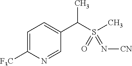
C1=NC([F3C])=CC=C1C(S(C)(=O)=N[CN])C
